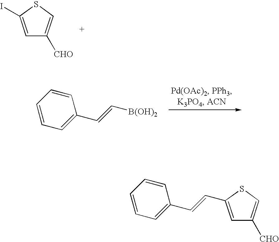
C1=C(I)SC=C1[CHO].C1=CC=C(C=C[B(OH)2])C=C1.C1=CC=C(C=CC2=CC([CHO])=CS2)C=C1
